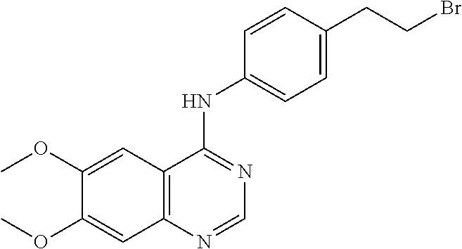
C12=C(N=CN=C1NC1=CC=C(CCBr)C=C1)C=C(OC)C(OC)=C2
